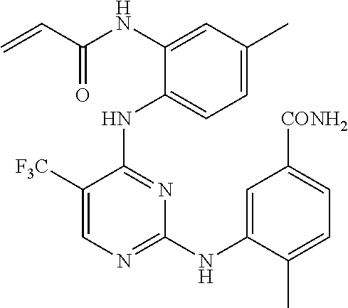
N(C1=CC(C)=CC=C1NC1=NC(NC2=CC([CONH2])=CC=C2C)=NC=C1[F3C])C(C=C)=O
